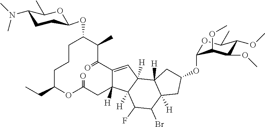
C1C(CC)OC(=O)CC2([H])C(=CC3([H])C2([H])C(F)C(Br)C2([H])C3([H])CC(OC3OC(C)C(OC)C(OC)C3OC)C2)C(=O)C(C)C(OC2CCC(N(C)C)C(C)O2)CC1
